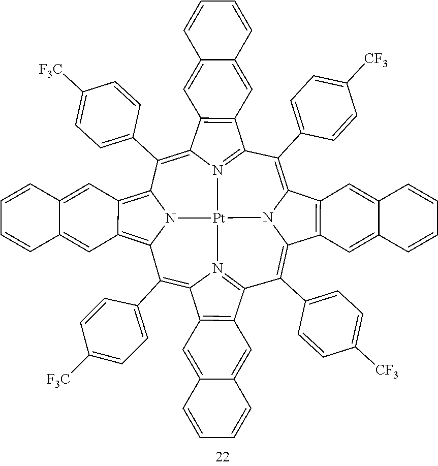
C1(C2=CC=C([CF3])C=C2)=C2N3C(=C(C4=CC=C([CF3])C=C4)C4=N5C(=C(C6=CC=C([F3C])C=C6)C6=C7C(=C8N6[Pt]35N3=C1C1=C(C3=C8C3=CC=C([F3C])C=C3)C=C3C(=C1)C=CC=C3)C=C1C(=C7)C=CC=C1)C1=C4C=C3C(=C1)C=CC=C3)C1=C2C=C2C(=C1)C=CC=C2
